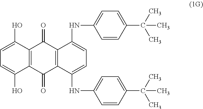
C12=C(C(O)=CC=C1O)C(=O)C1=C(C2=O)C(NC2=CC=C(C(C)(C)C)C=C2)=CC=C1NC1=CC=C(C(C)(C)C)C=C1
